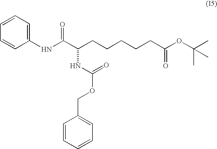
N(C(C(CCCCCC(OC(C)(C)C)=O)NC(OCC1=CC=CC=C1)=O)=O)C1=CC=CC=C1
